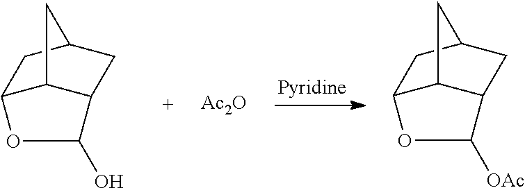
C12C3C(CC(C1)C3)C(O)O2.[Ac2O].C12C3C(CC(C1)C3)C([OAc])O2
